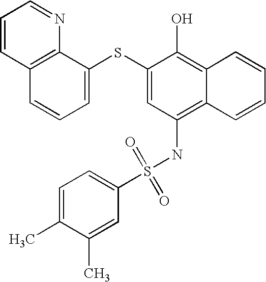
C1=CC2=C(N=C1)C(SC1=CC(NS(C3=CC=C(C)C(C)=C3)(=O)=O)=C3C(=C1O)C=CC=C3)=CC=C2
